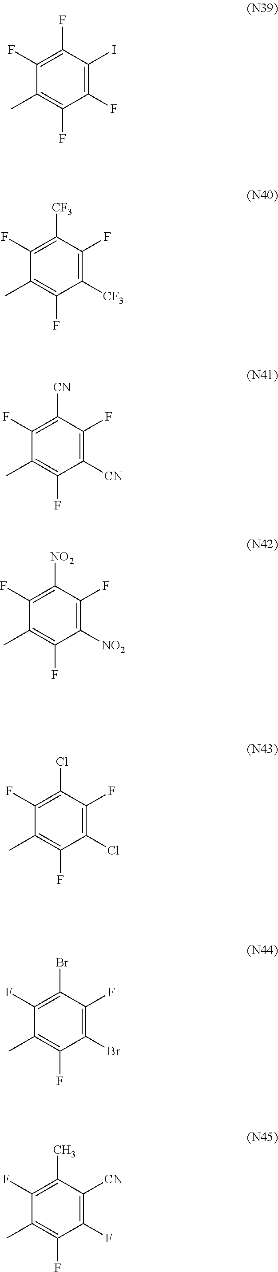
C1(F)=C(F)C(C)=C(F)C(F)=C1I.C1([CF3])=C(F)C(C)=C(F)C([CF3])=C1F.C1([CN])=C(F)C(C)=C(F)C([CN])=C1F.C1([NO2])=C(F)C(C)=C(F)C([NO2])=C1F.C1(Cl)=C(F)C(C)=C(F)C(Cl)=C1F.C1(Br)=C(F)C(C)=C(F)C(Br)=C1F.C1(C)=C(F)C(C)=C(F)C(F)=C1[CN]
